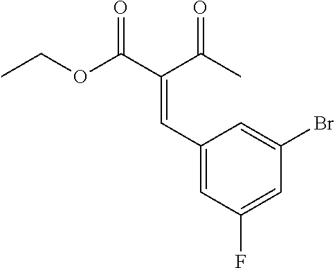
CCOC(C(C(C)=O)=CC1=CC(F)=CC(Br)=C1)=O
